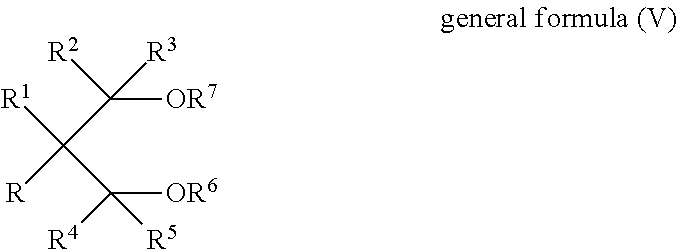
C([OR6])(C([R1])(C([R3])([OR7])[R2])[R])([R5])[R4]
